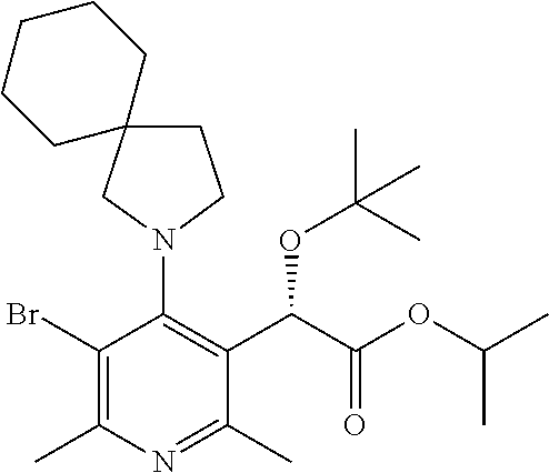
BrC1=C(C)N=C(C)C(C(C(OC(C)C)=O)OC(C)(C)C)=C1N1CCC2(C1)CCCCC2
